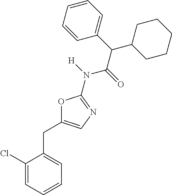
C1(Cl)=CC=CC=C1CC1=CN=C(N([H])C(=O)C(C2=CC=CC=C2)C2CCCCC2)O1
